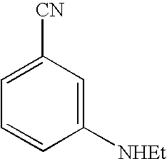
C1([NHEt])=CC([CN])=CC=C1
